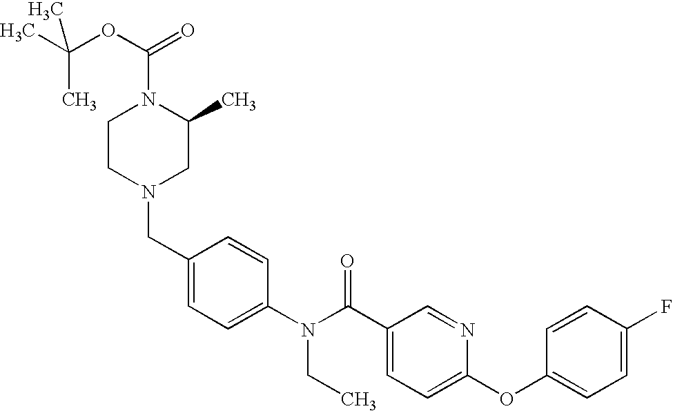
CC(OC(=O)N1CCN(CC2=CC=C(N(C(C3=CC=C(OC4=CC=C(F)C=C4)N=C3)=O)CC)C=C2)CC1C)(C)C
